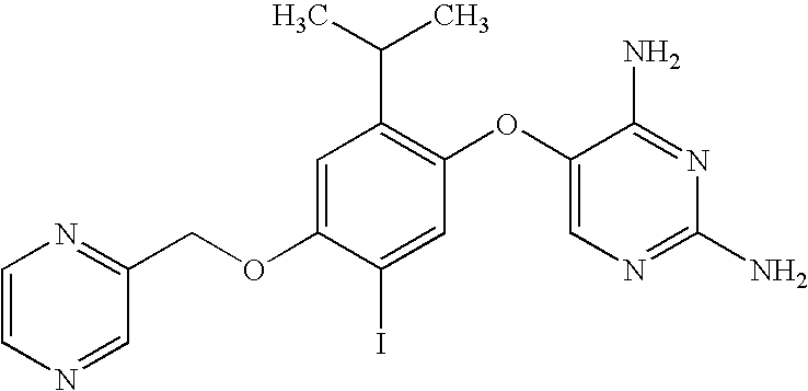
C1=C(OCC2=NC=CN=C2)C(I)=CC(OC2=CN=C(N)N=C2N)=C1C(C)C
